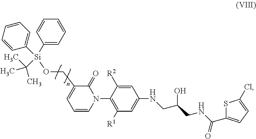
C1=C([R2])C(N2C(=O)C(CO[Si](C3=CC=CC=C3)(C(C)(C)C)C3=CC=CC=C3)=CC=C2)=C([R1])C=C1NCC(CNC(C1=CC=C(Cl)S1)=O)O
